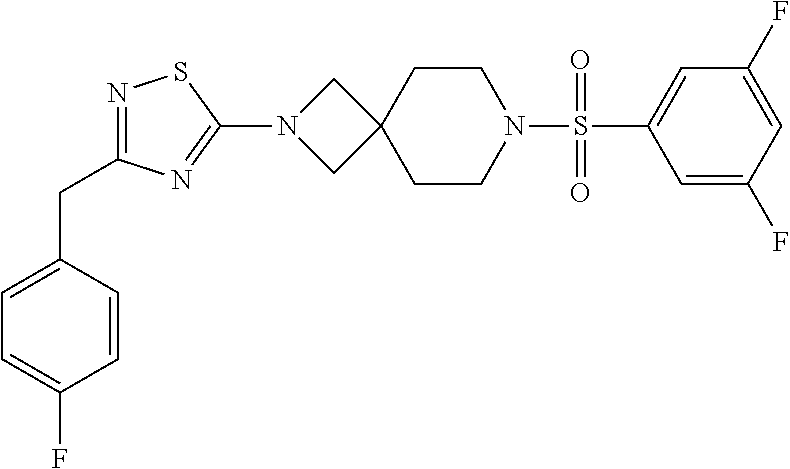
C1=C(F)C=C(F)C=C1S(N1CCC2(CC1)CN(C1=NC(CC3=CC=C(F)C=C3)=NS1)C2)(=O)=O
